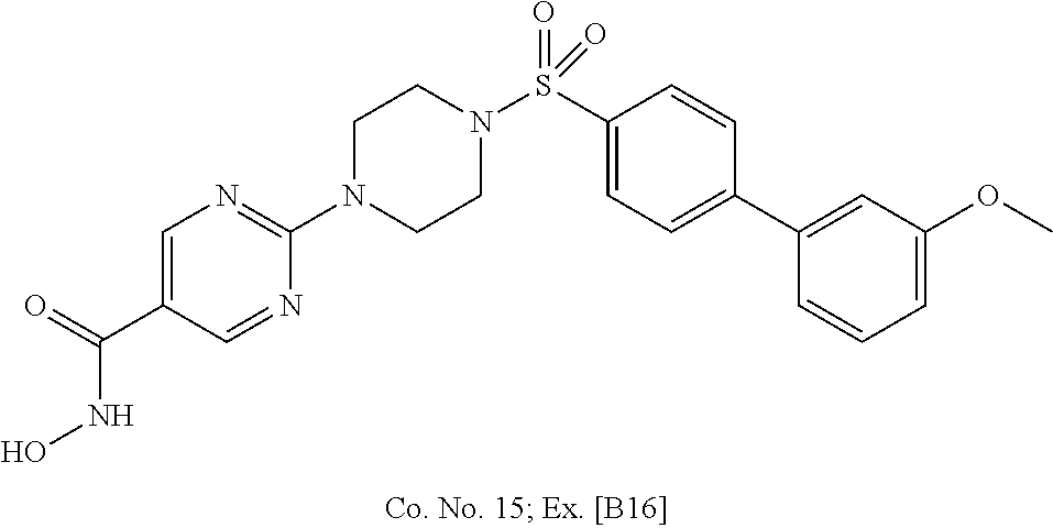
C1=C(C(=O)NO)C=NC(N2CCN(S(C3=CC=C(C4=CC(OC)=CC=C4)C=C3)(=O)=O)CC2)=N1
